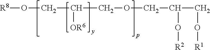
[R8]OCC(COCC(CO[R1])O[R2])[OR6]
